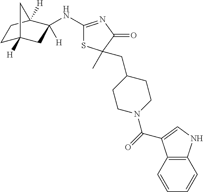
C1(NC2([H])CC3([H])CCC2([H])C3)=NC(=O)C(C)(CC2CCN(C(=O)C3=CNC4=C3C=CC=C4)CC2)S1
